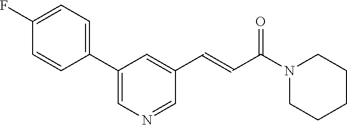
N1(C(C=CC2=CC(C3=CC=C(F)C=C3)=CN=C2)=O)CCCCC1
